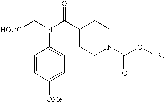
[HOOC]CN(C(C1CCN(C(O[tBu])=O)CC1)=O)C1=CC=C([OMe])C=C1
